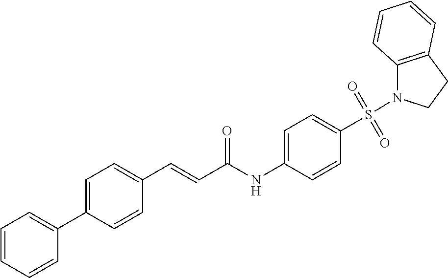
C1=C(C2=CC=CC=C2)C=CC(C=CC(NC2=CC=C(S(=O)(=O)N3C4=C(CC3)C=CC=C4)C=C2)=O)=C1
